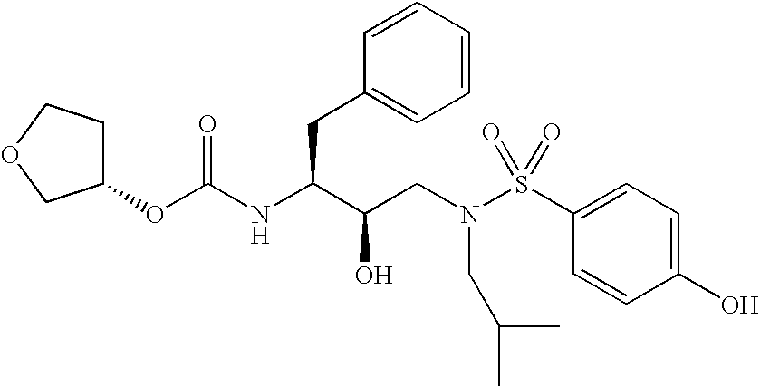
O(C(NC(C(CN(S(C1=CC=C(O)C=C1)(=O)=O)CC(C)C)O)CC1=CC=CC=C1)=O)C1CCOC1
